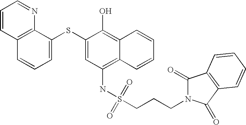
C1=CC2=C(N=C1)C(SC1=CC(NS(CCCN3C(=O)C4=C(C3=O)C=CC=C4)(=O)=O)=C3C(=C1O)C=CC=C3)=CC=C2
